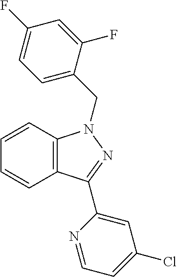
C1=CC2=C(C=C1)N(CC1=CC=C(F)C=C1F)N=C2C1=CC(Cl)=CC=N1
